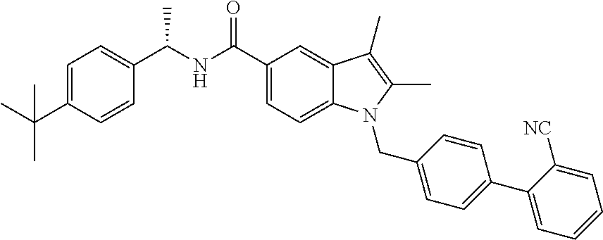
C1=C(C(C)(C)C)C=CC(C(NC(C2=CC=C3C(=C2)C(C)=C(C)N3CC2=CC=C(C3=CC=CC=C3[NC])C=C2)=O)C)=C1
